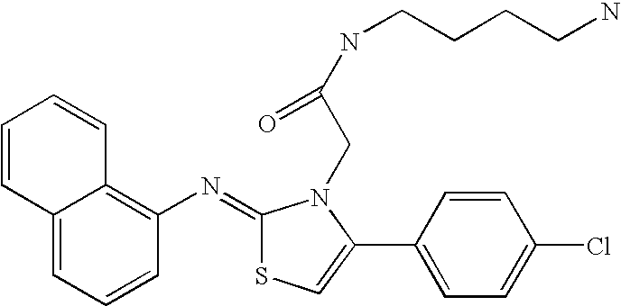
C12=CC=CC(N=C3SC=C(C4=CC=C(Cl)C=C4)N3CC(NCCCCN)=O)=C1C=CC=C2
